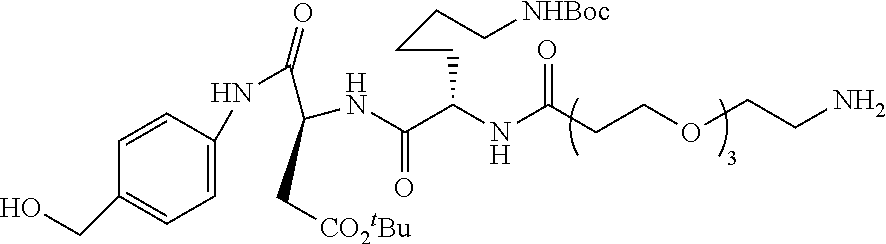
O(CCN)CCC(NC(C(NC(C[CO2tBu])C(=O)NC1=CC=C(CO)C=C1)=O)CCCC[NHBoc])=O
